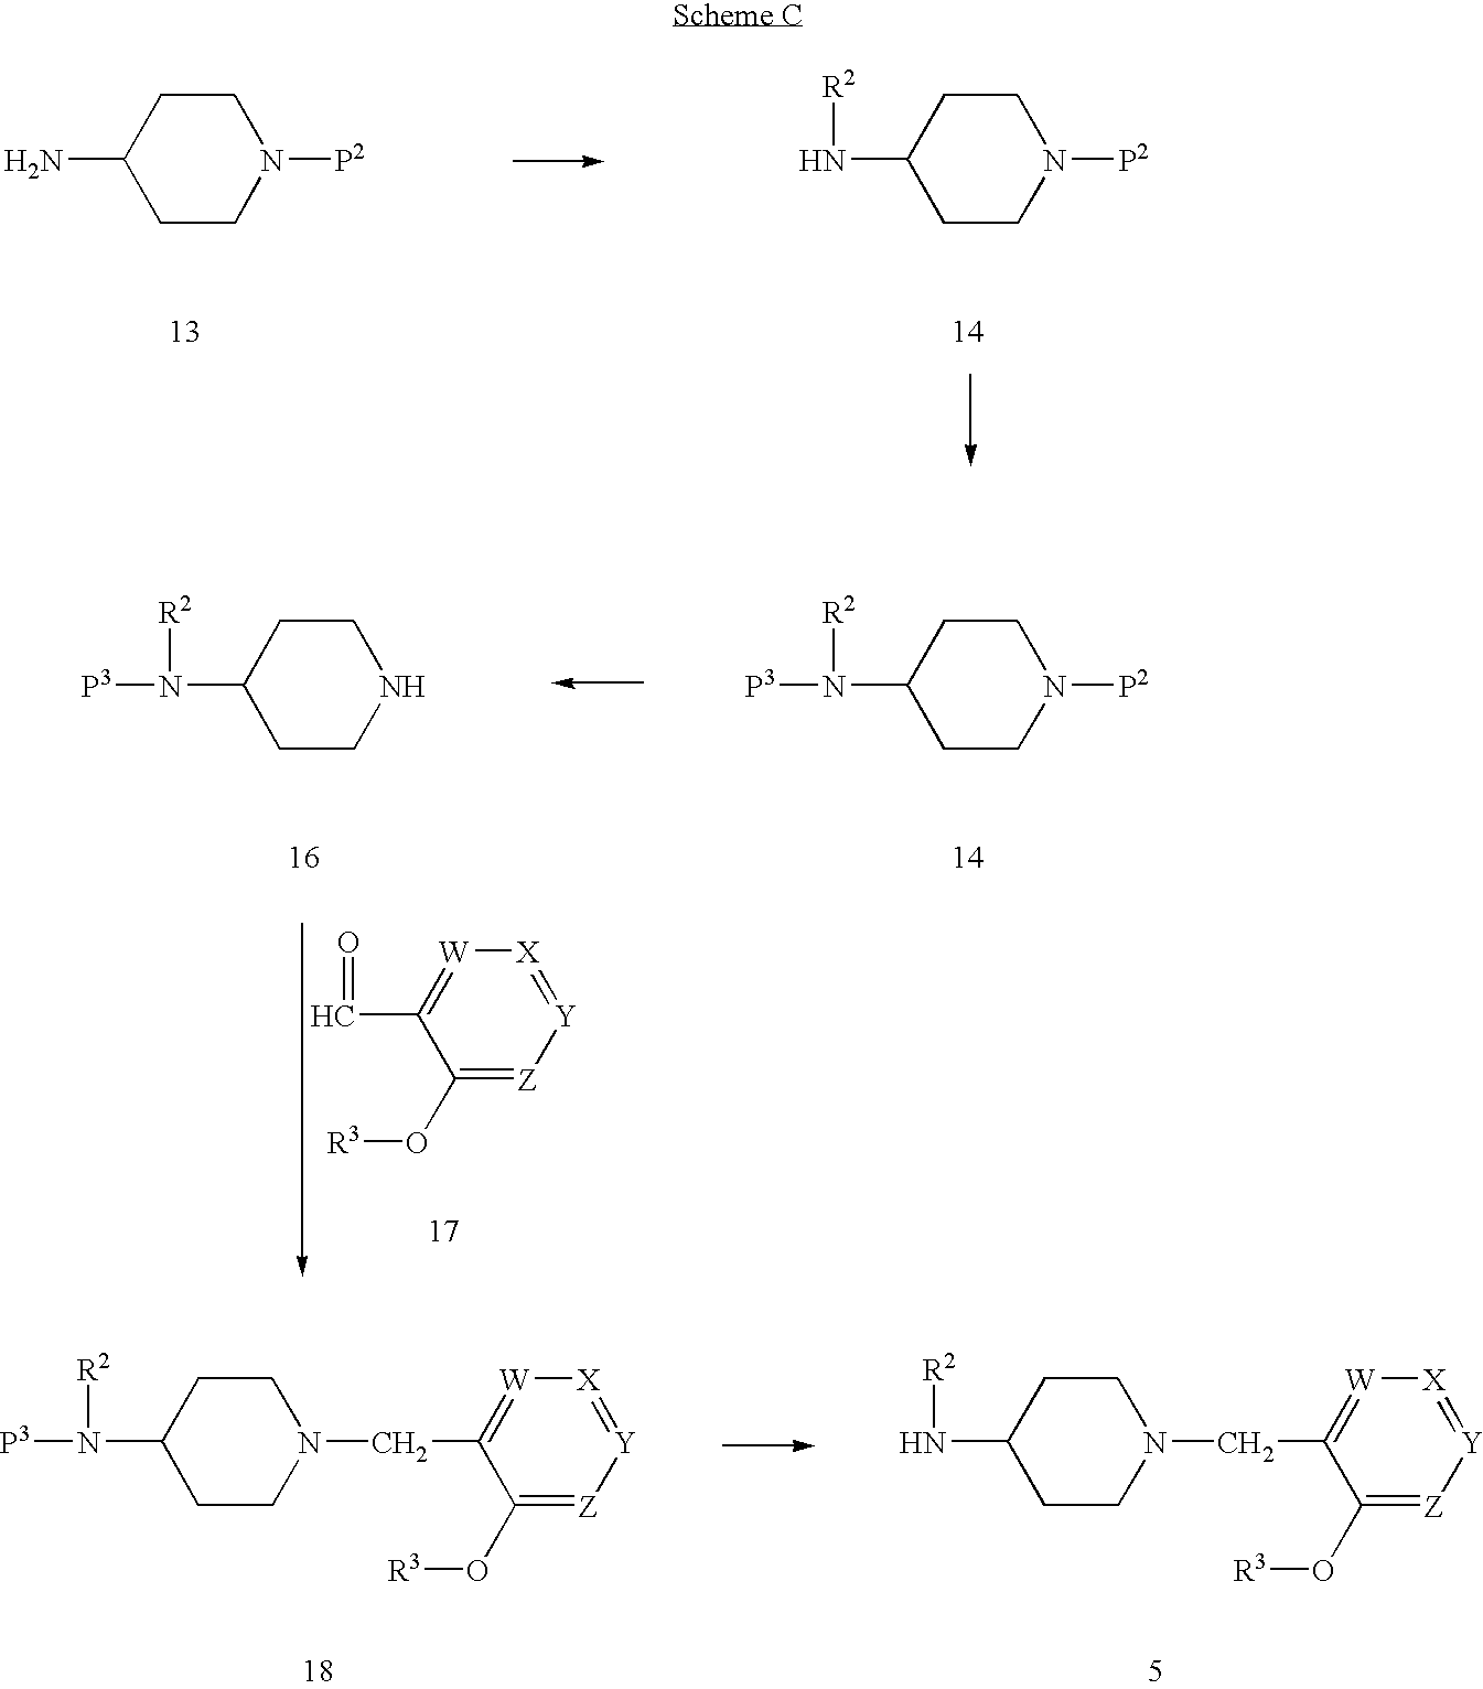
C1CN([P2])CCC1N.C1CN([P2])CCC1N[R2].C1CN([P2])CCC1N([R2])[P3].C1CNCCC1N([R2])[P3].C1(O[R3])=[Z][Y]=[X][W]=C1C=O.C1CN(CC2=[W][X]=[Y][Z]=C2O[R3])CCC1N([R2])[P3].C1CN(CC2=[W][X]=[Y][Z]=C2O[R3])CCC1N[R2]
